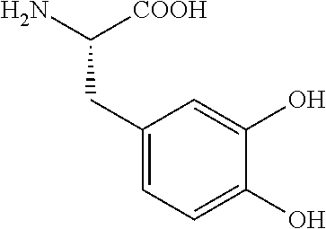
C1(CC(N)[COOH])=CC=C(O)C(O)=C1
